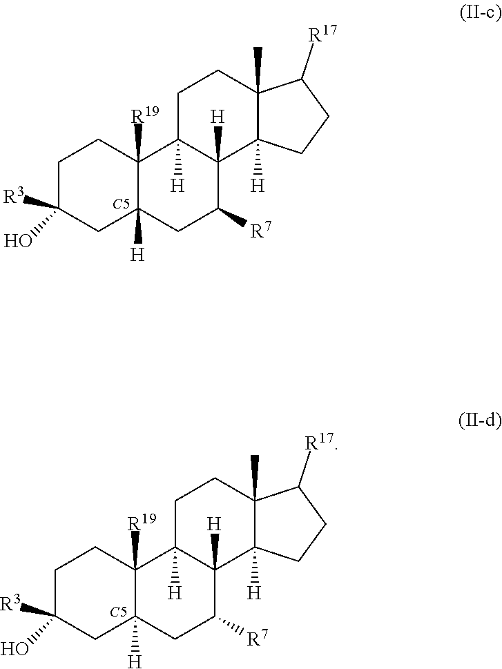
C1C([R3])(O)CC2([H])C([R19])(C1)C1([H])C([H])(C([R7])C2)C2([H])C(C)(CC1)C([R17])CC2.[C5].C1C([R3])(O)CC2([H])C([R19])(C1)C1([H])C([H])(C([R7])C2)C2([H])C(C)(CC1)C([R17])CC2.[C5]
